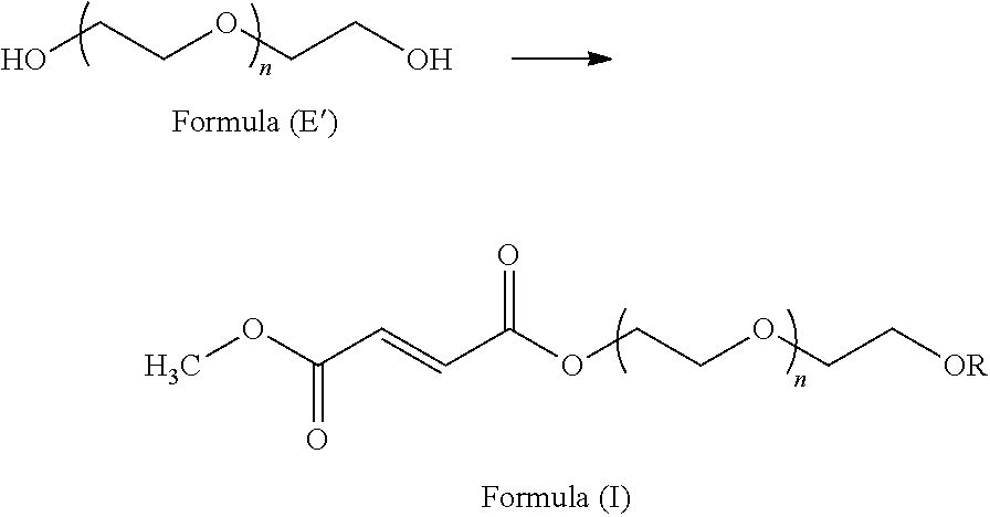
OCCOCCO.COC(C=CC(OCCOCC[OR])=O)=O
